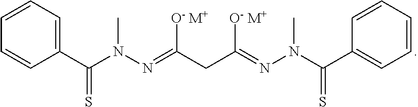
C1=CC=C(C(N(N=C(CC(=NN(C(C2=CC=CC=C2)=S)C)[O- M+])[O- M+])C)=S)C=C1
